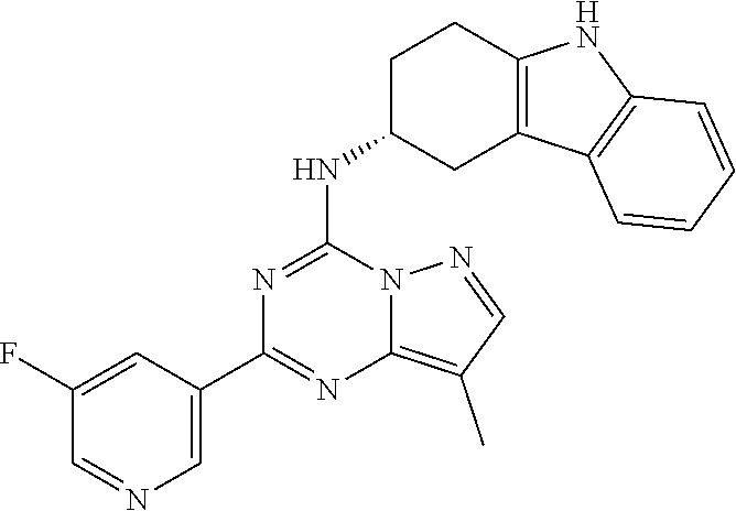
C1=NN2C(=C1C)N=C(C1=CN=CC(F)=C1)N=C2NC1CC2=C(NC3=C2C=CC=C3)CC1
